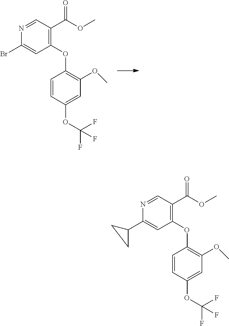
N1=CC(C(=O)OC)=C(OC2=C(OC)C=C(OC(F)(F)F)C=C2)C=C1Br.N1=CC(C(=O)OC)=C(OC2=C(OC)C=C(OC(F)(F)F)C=C2)C=C1C1CC1
